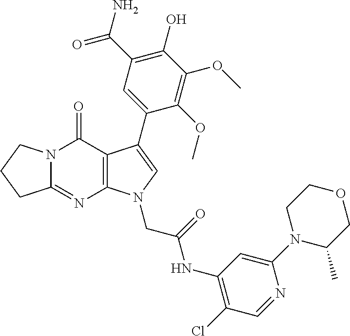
C12=NC3=C(C(=O)N1CCC2)C(C1=CC(C(N)=O)=C(O)C(OC)=C1OC)=CN3CC(NC1=C(Cl)C=NC(N2C(C)COCC2)=C1)=O
